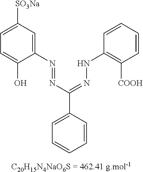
[SO3Na]C1=CC=C(O)C(N=NC(C2=CC=CC=C2)=NNC2=C([COOH])C=CC=C2)=C1
